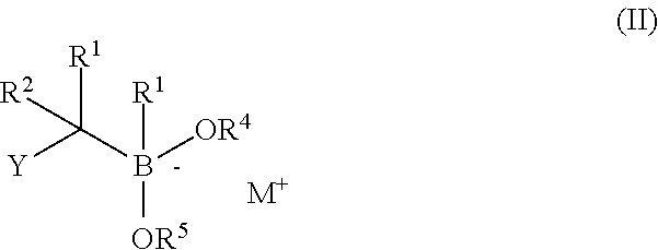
B([OR5])(C([Y])([R1])[R2])([OR4])[R1].[M+]
